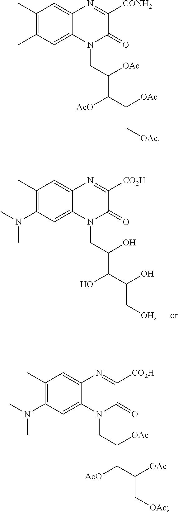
C1(C)=C(N(C)C)C=C2C(=C1)N=C([CO2H])C(=O)N2CC(C(C(O)C[OH])O)O.C1(C)=C(C)C=C2C(=C1)N=C([CONH2])C(=O)N2CC(C(C([OAc])C[OAc])[AcO])[OAc].C1(C)=C(N(C)C)C=C2C(=C1)N=C([CO2H])C(=O)N2CC(C(C([OAc])C[OAc])[AcO])[OAc]
